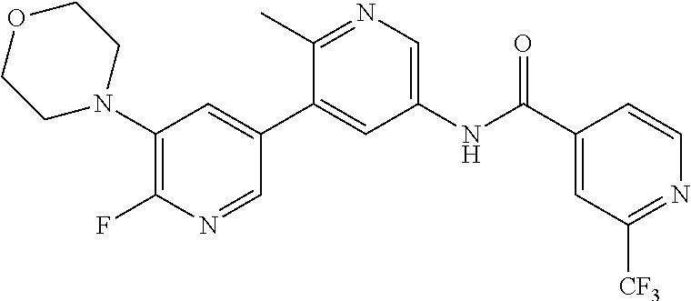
C1=NC(F)=C(N2CCOCC2)C=C1C1=CC(NC(C2=CC([CF3])=NC=C2)=O)=CN=C1C
